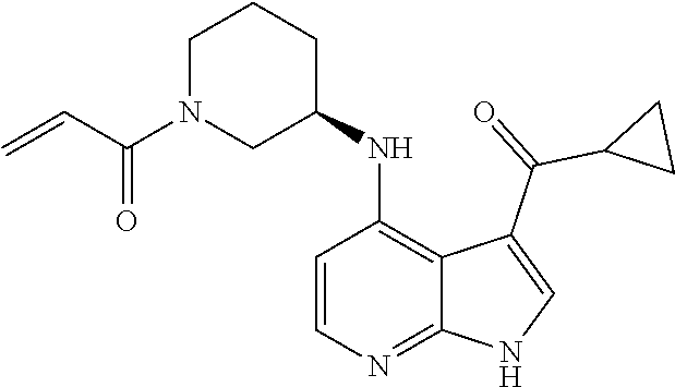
C1N(C(C=C)=O)CC(NC2=C3C(=NC=C2)NC=C3C(=O)C2CC2)CC1
